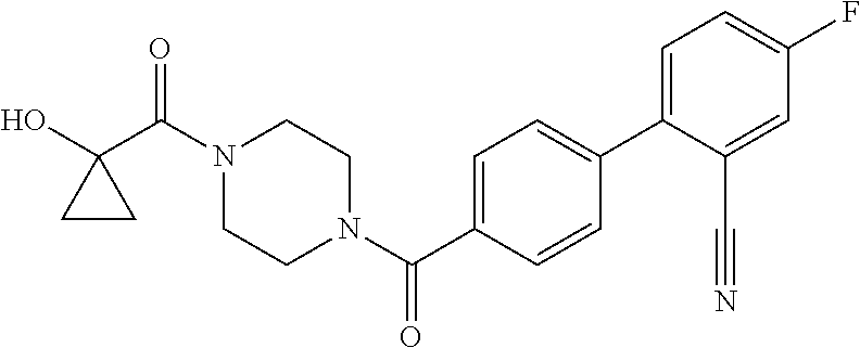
OC1(C(N2CCN(C(=O)C3=CC=C(C4=CC=C(F)C=C4C#N)C=C3)CC2)=O)CC1
